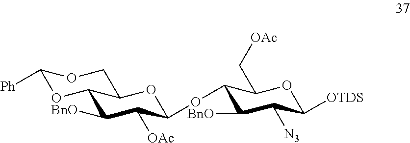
C1([Ph])OC2C([BnO])C([OAc])C(OC3C([BnO])C([N3])C([OTDS])OC3C[OAc])OC2CO1
